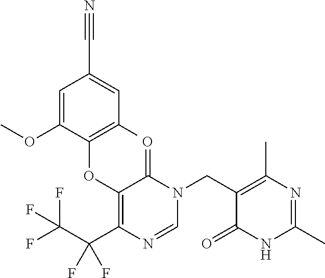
C1=C(OC)C(OC2=C(C(F)(C(F)(F)F)F)N=CN(CC3=C(C)N=C(C)NC3=O)C2=O)=C(C)C=C1C#N
